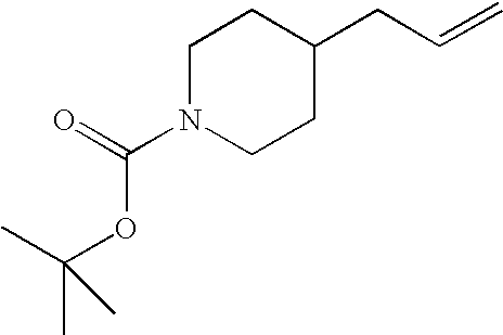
C1N(C(=O)OC(C)(C)C)CCC(CC=C)C1
